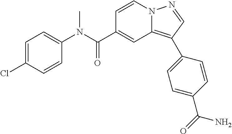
C1=CN2C(=C(C3=CC=C(C(=O)N)C=C3)C=N2)C=C1C(N(C1=CC=C(Cl)C=C1)C)=O
